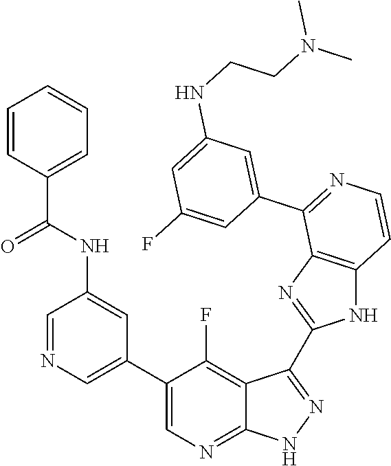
C1=NC=C(C2=CN=C3C(=C2F)C(C2=NC4=C(N2)C=CN=C4C2=CC(NCCN(C)C)=CC(F)=C2)=N[N H]3)C=C1NC(C1=CC=CC=C1)=O
